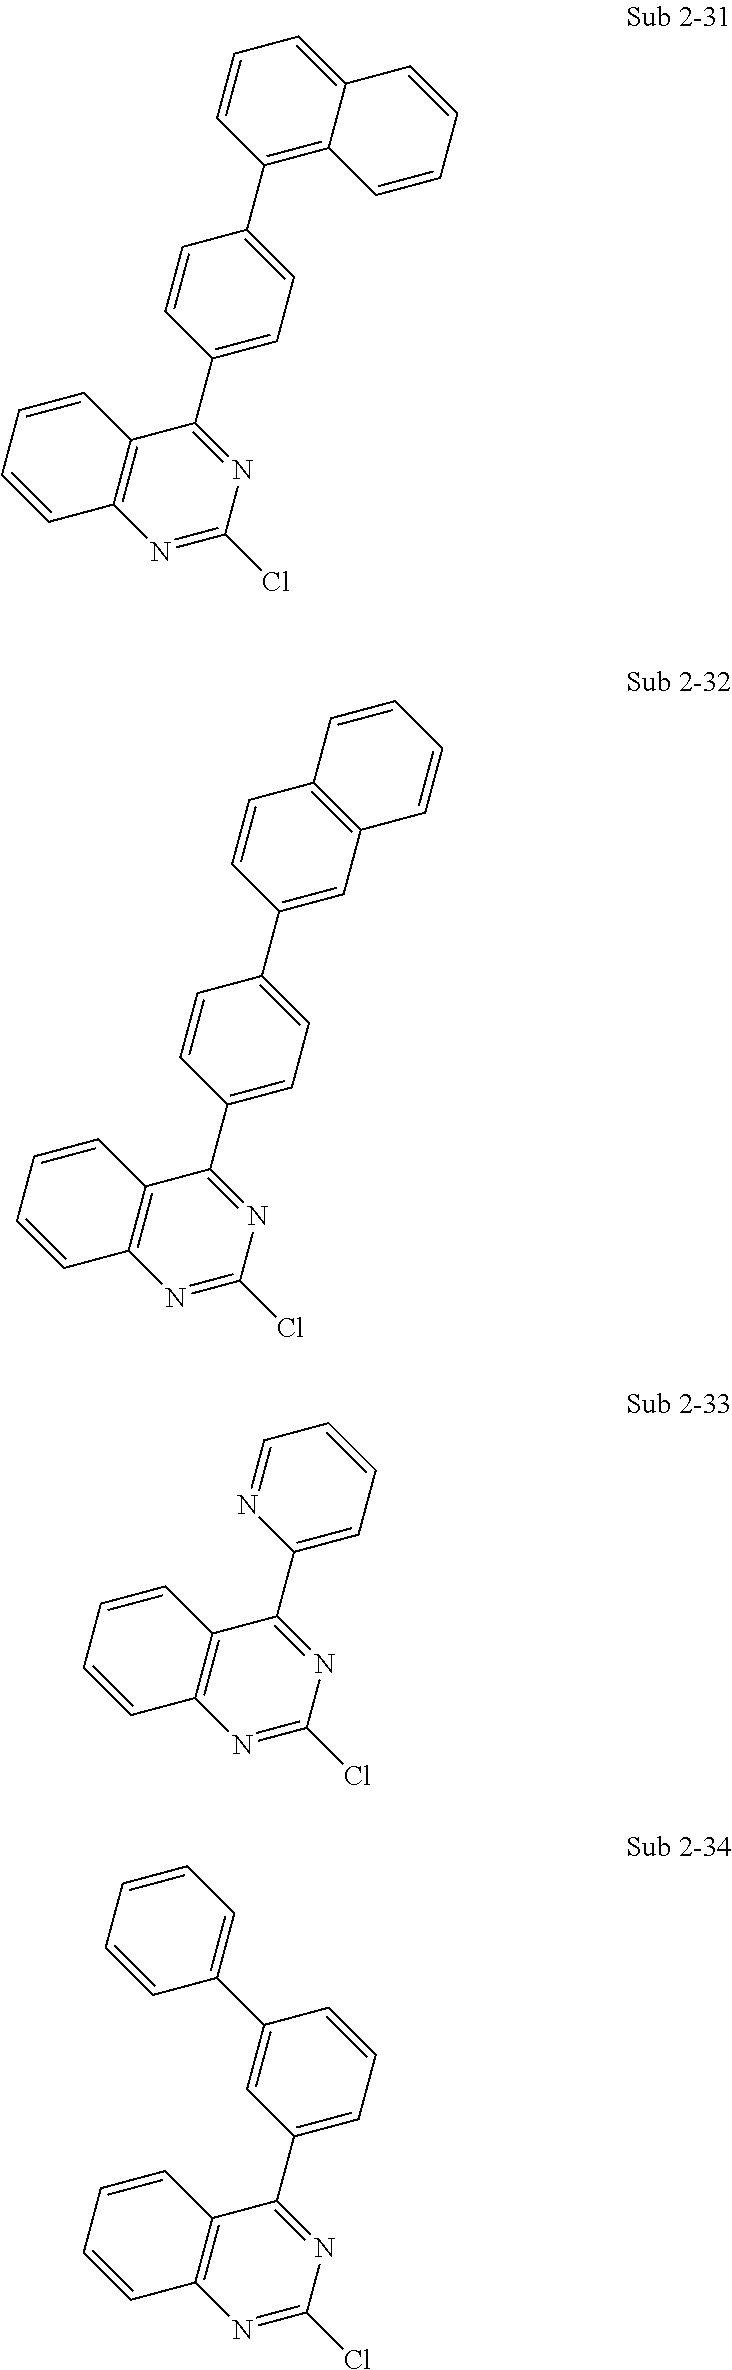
C12=C(N=C(Cl)N=C1C1=CC=C(C3=C4C(=CC=C3)C=CC=C4)C=C1)C=CC=C2.C12=C(N=C(Cl)N=C1C1=CC=C(C3=CC4=C(C=C3)C=CC=C4)C=C1)C=CC=C2.C12=C(N=C(Cl)N=C1C1=CC=CC=N1)C=CC=C2.C12=C(N=C(Cl)N=C1C1=CC=CC(C3=CC=CC=C3)=C1)C=CC=C2
